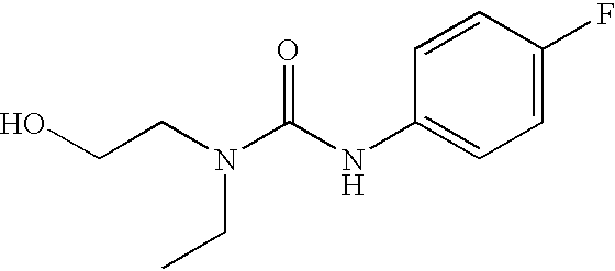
C(NC1=CC=C(F)C=C1)(N(CCO)CC)=O
